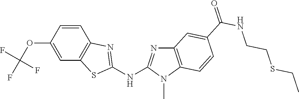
O(C1=CC2=C(C=C1)N=C(NC1=NC3=C(N1C)C=CC(C(NCCSCC)=O)=C3)S2)C(F)(F)F
